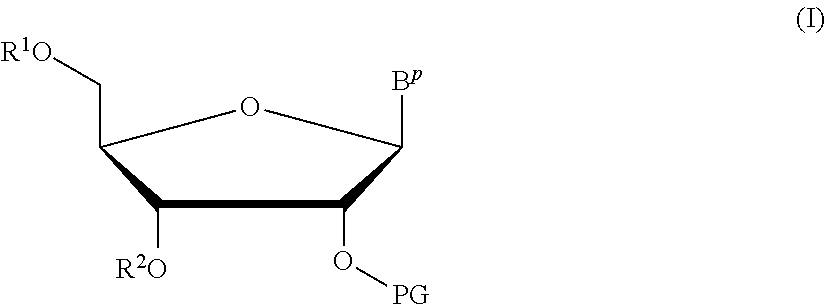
C1([R2O])C(C[R1O])OC([Bp])C1O[PG]
